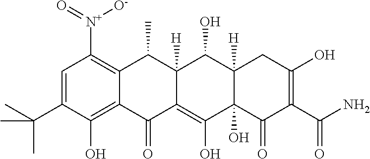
C1=C(C(C)(C)C)C(O)=C2C(=C1[N+](=O)[O-])C(C)C1([H])C(=C(O)C3(O)C([H])(C1O)CC(O)=C(C(N)=O)C3=O)C2=O
